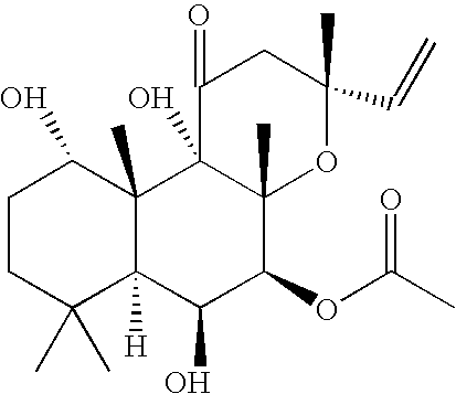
C1(C)(C)C2([H])C(C)(C(O)CC1)C1(O)C(C)(C(OC(C)=O)C2O)OC(C)(C=C)CC1=O
